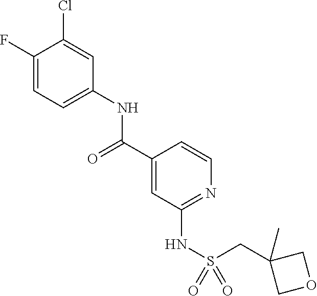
C1(F)=CC=C(NC(C2=CC(NS(=O)(=O)CC3(C)COC3)=NC=C2)=O)C=C1Cl
